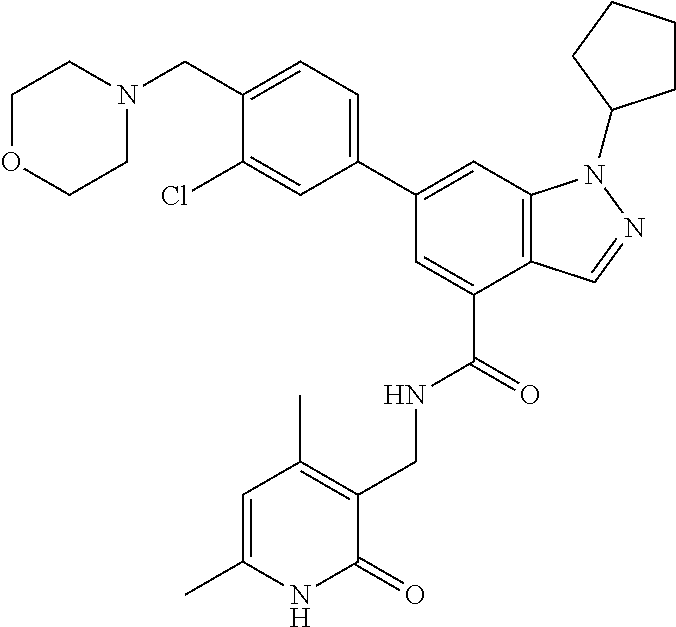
C1OCCN(CC2=CC=C(C3=CC4=C(C(C(NCC5=C(C)C=C(C)NC5=O)=O)=C3)C=NN4C3CCCC3)C=C2Cl)C1
